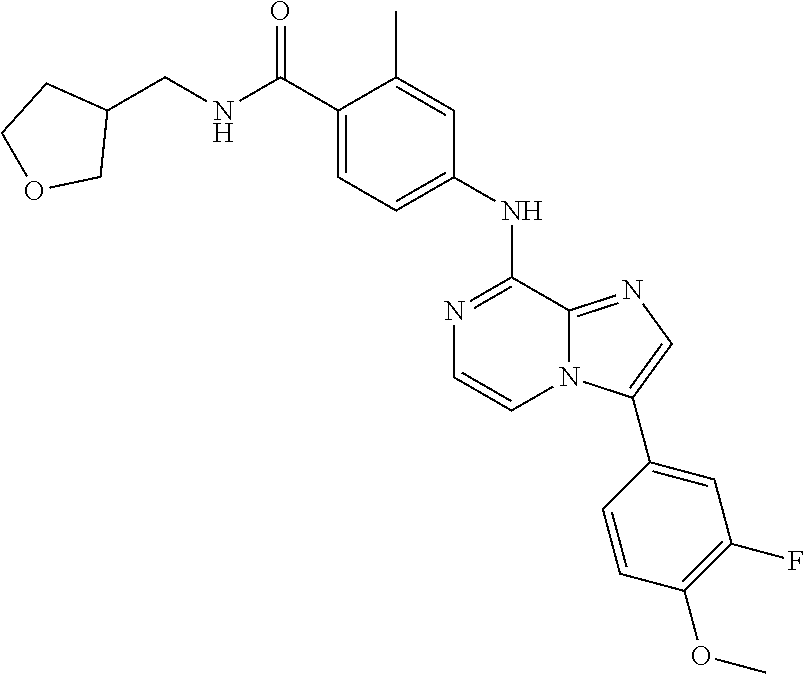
N1=C(NC2=CC=C(C(NCC3CCOC3)=O)C(C)=C2)C2=NC=C(C3=CC(F)=C(OC)C=C3)N2C=C1
